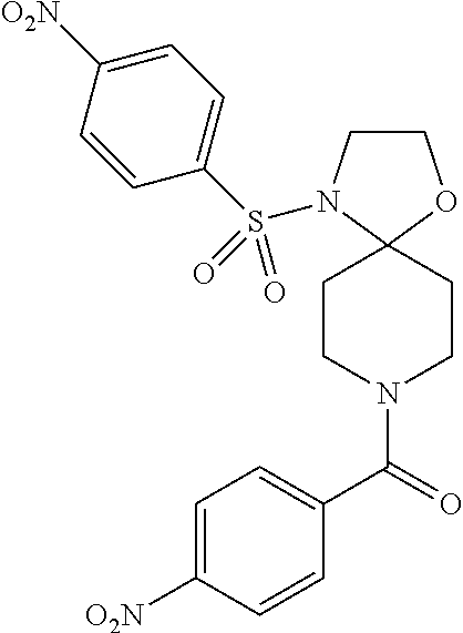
C1CN(S(C2=CC=C([O2N])C=C2)(=O)=O)C2(O1)CCN(C(C1=CC=C([O2N])C=C1)=O)CC2
